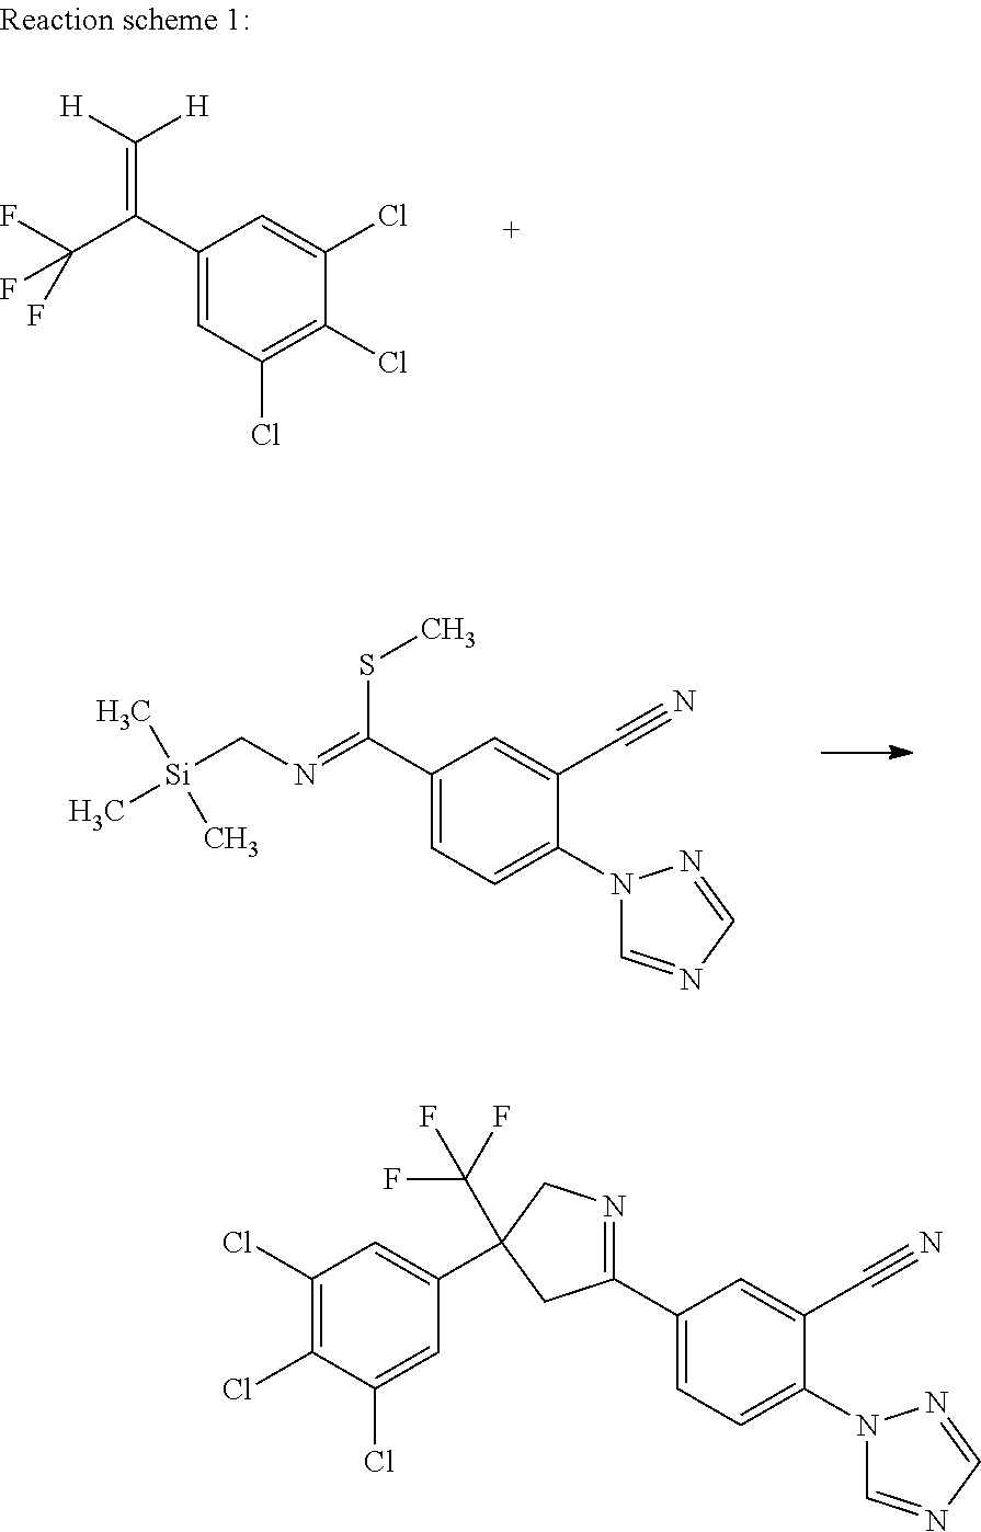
C1(C(C(F)(F)F)=C([H])[H])=CC(Cl)=C(Cl)C(Cl)=C1.C1(C(=NC[Si](C)(C)C)SC)=CC=C(N2C=NC=N2)C(C#N)=C1.C1(C2=NCC(C3=CC(Cl)=C(Cl)C(Cl)=C3)(C(F)(F)F)C2)=CC=C(N2C=NC=N2)C(C#N)=C1
